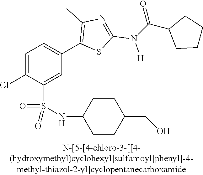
C1=C(Cl)C(S(NC2CCC(CO)CC2)(=O)=O)=CC(C2=C(C)N=C(N([H])C(C3CCCC3)=O)S2)=C1
